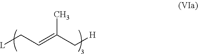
[L]CC=C(C[H])C
